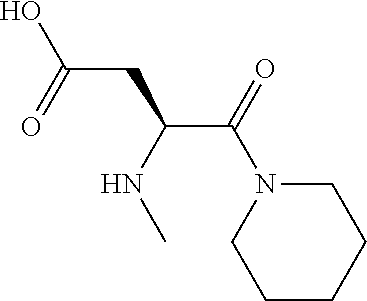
C1CCCN(C(C(CC(O)=O)NC)=O)C1
